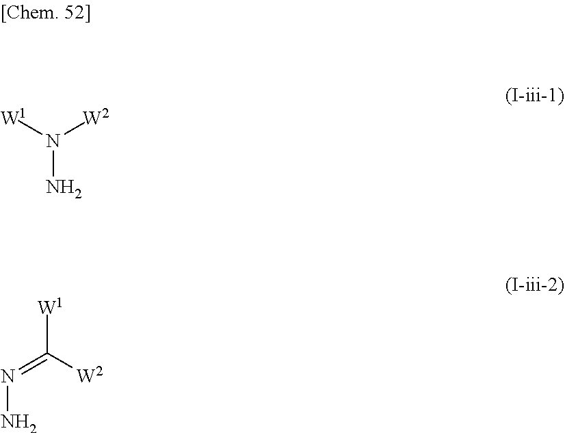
N(N)([W2])[W1].[W1]C(=NN)[W2]
